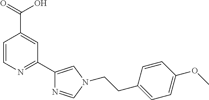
C1=CN=C(C2=CN(CCC3=CC=C(OC)C=C3)C=N2)C=C1C(=O)O
